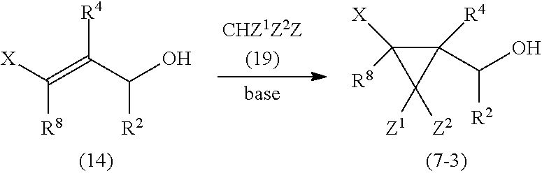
C(=C(C(O)[R2])[R4])([X])[R8].C(O)(C1([R4])C([X])([R8])C1([Z1])[Z2])[R2]
